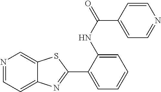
N1=CC=C2C(=C1)SC(C1=CC=CC=C1NC(=O)C1=CC=NC=C1)=N2
